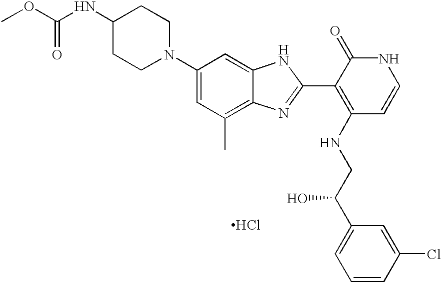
C1(N2CCC(NC(OC)=O)CC2)=CC(C)=C2C(=C1)NC(C1=C(NCC(C3=CC=CC(Cl)=C3)O)C=CNC1=O)=N2.Cl
